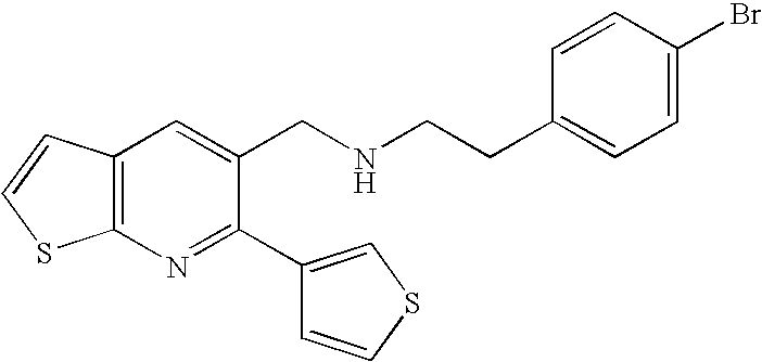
C12=C(N=C(C3=CSC=C3)C(CNCCC3=CC=C(Br)C=C3)=C1)SC=C2
